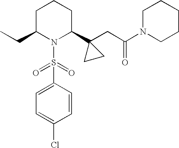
C(C)C1N(S(C2=CC=C(Cl)C=C2)(=O)=O)C(C2(CC(N3CCCCC3)=O)CC2)CCC1
